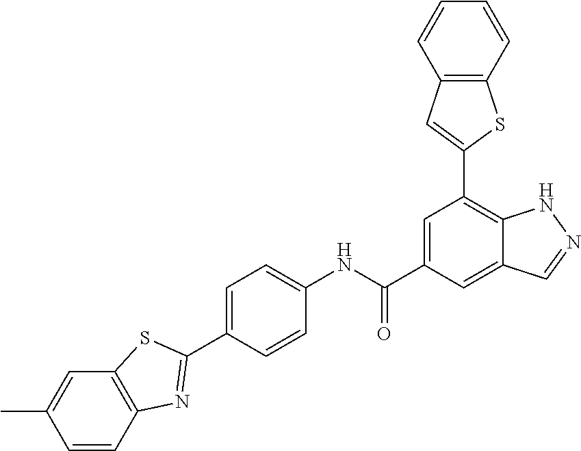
C1=CC(NC(C2=CC(C3=CC4=C(S3)C=CC=C4)=C3C(=C2)C=NN3)=O)=CC=C1C1=NC2=C(C=C(C)C=C2)S1
